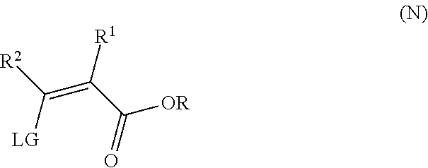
[LG]C([R2])=C(C(=O)[OR])[R1]
